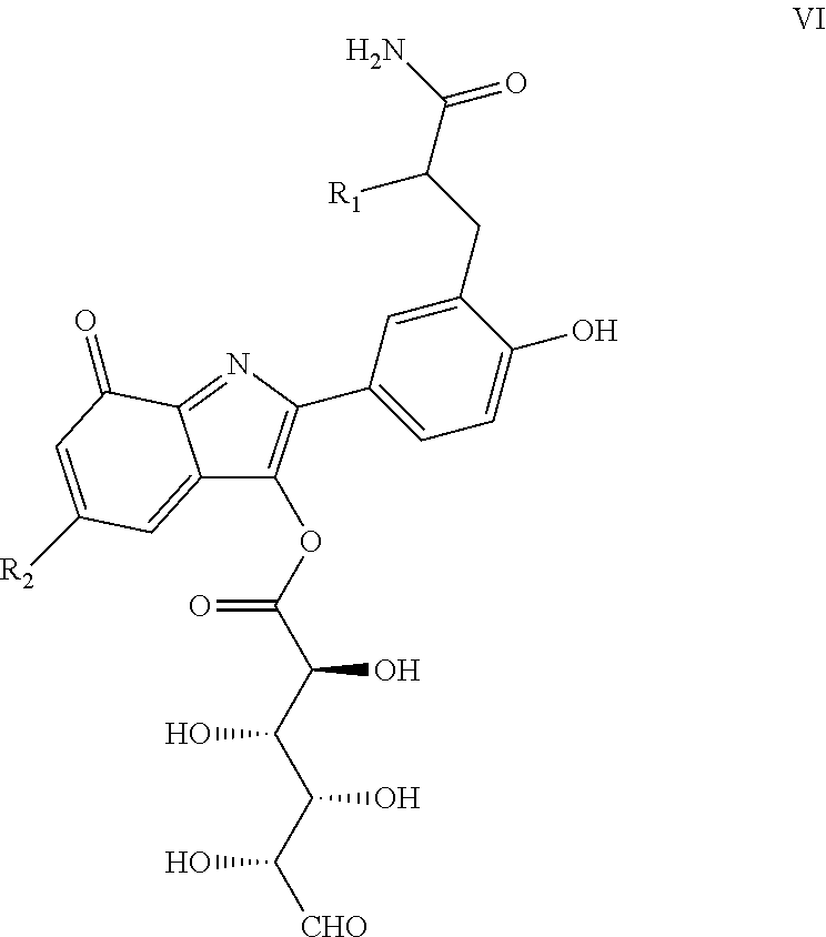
C12=CC([R2])=CC(=O)C1=NC(C1=CC=C(O)C(CC(C(N)=O)[R1])=C1)=C2OC(C(C(C(C([CHO])O)O)O)O)=O
